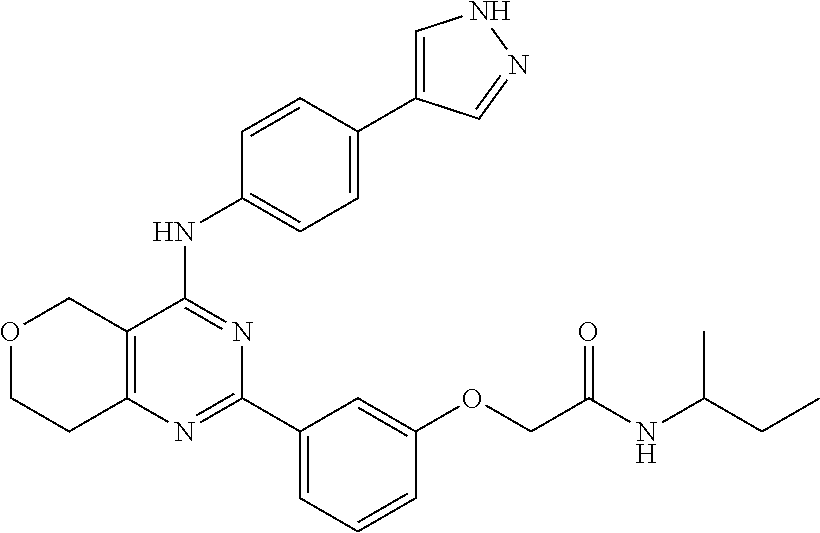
C12=C(C(NC3=CC=C(C4=CNN=C4)C=C3)=NC(C3=CC=CC(OCC(NC(CC)C)=O)=C3)=N1)COCC2
